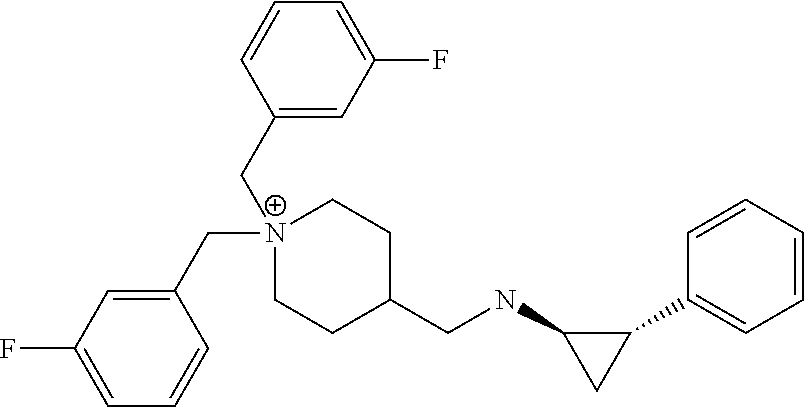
C1=CC=CC(C2C(NCC3CC[N+](CC4=CC(F)=CC=C4)(CC4=CC(F)=CC=C4)CC3)C2)=C1
